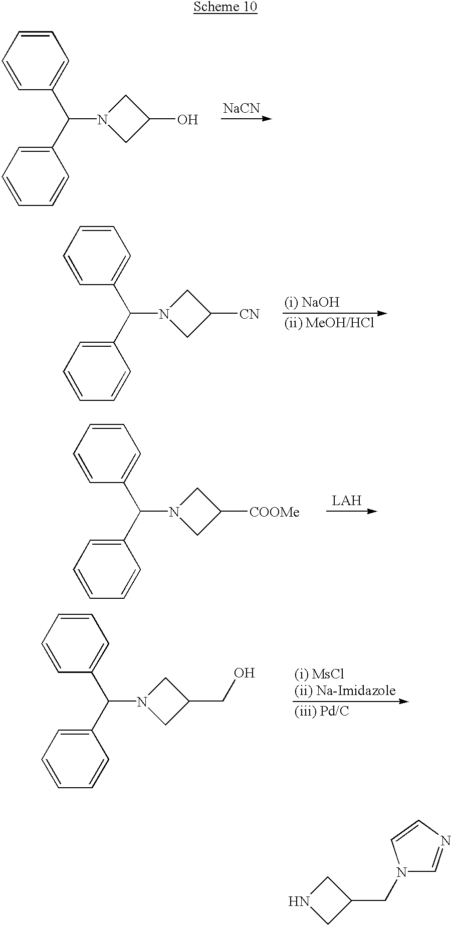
N1CC(CN2C=NC=C2)C1.C1=CC=CC(C(C2=CC=CC=C2)N2CC(O)C2)=C1.[NaCN].C1=CC=CC(C(C2=CC=CC=C2)N2CC([CN])C2)=C1.C1=CC=CC(C(C2=CC=CC=C2)N2CC([COOMe])C2)=C1.C1=CC=CC(C(C2=CC=CC=C2)N2CC(CO)C2)=C1
